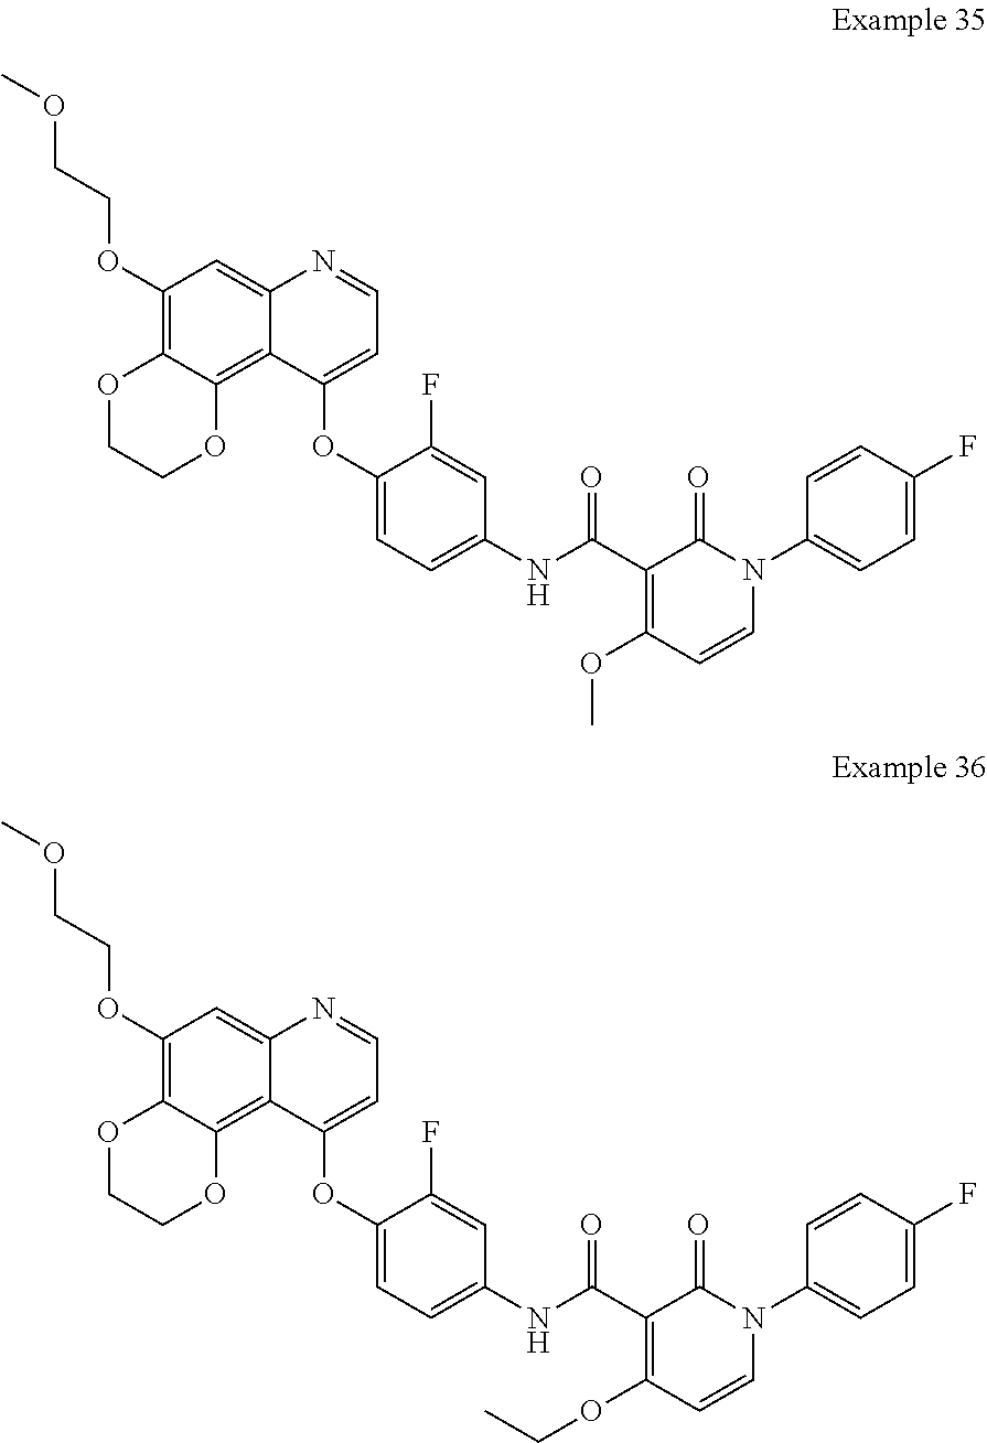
N1(C2=CC=C(F)C=C2)C=CC(OC)=C(C(NC2=CC=C(OC3=CC=NC4=CC(OCCOC)=C5C(=C34)OCCO5)C(F)=C2)=O)C1=O.N1(C2=CC=C(F)C=C2)C=CC(OCC)=C(C(NC2=CC=C(OC3=CC=NC4=CC(OCCOC)=C5C(=C34)OCCO5)C(F)=C2)=O)C1=O
